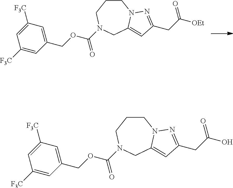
C1([F3C])=CC(COC(N2CCCN3C(=CC(CC([OEt])=O)=N3)C2)=O)=CC([F3C])=C1.C1([F3C])=CC(COC(N2CCCN3C(=CC(CC(O)=O)=N3)C2)=O)=CC([F3C])=C1
